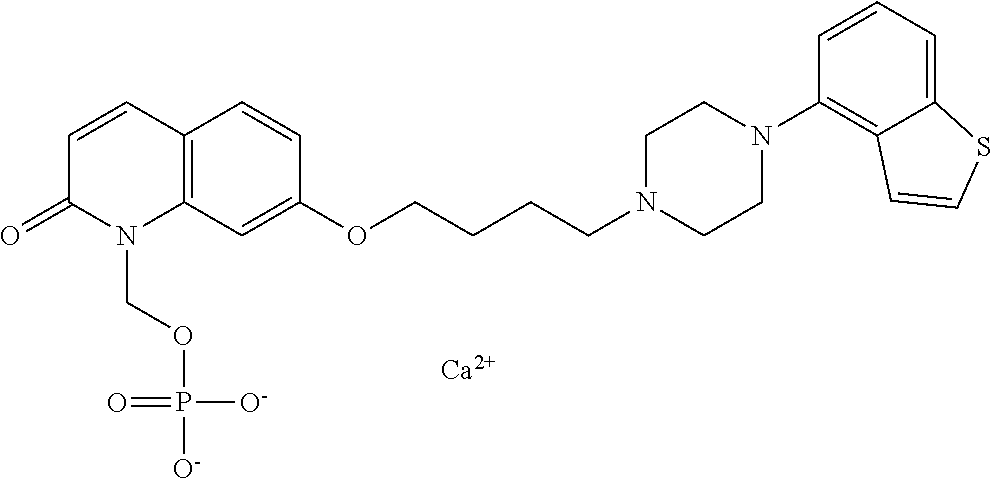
C12=C(C=C(OCCCCN3CCN(C4=C5C(=CC=C4)SC=C5)CC3)C=C1)N(COP([O-])(=O)[O-])C(=O)C=C2.[Ca]
